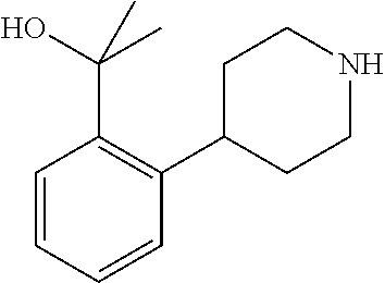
C1=CC=CC(C2CCNCC2)=C1C(O)(C)C
